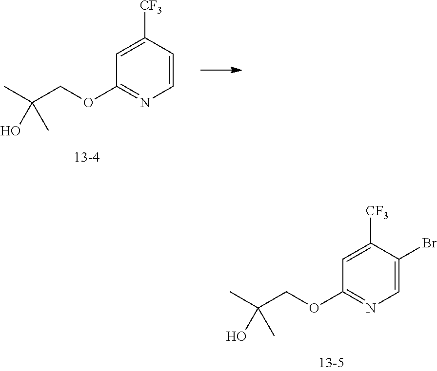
C1=C([CF3])C(Br)=CN=C1OCC(C)(O)C.C1=C([CF3])C=CN=C1OCC(C)(O)C
